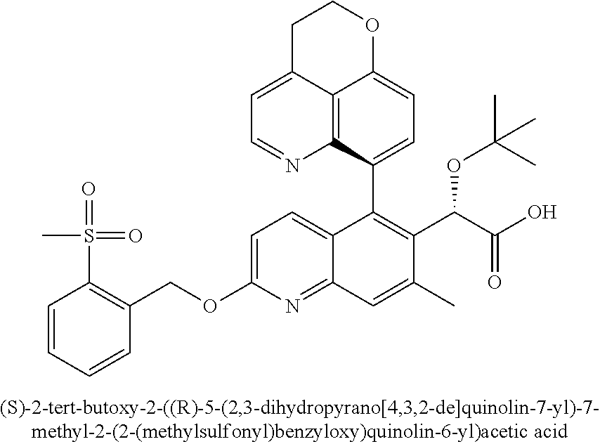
C1=C(OCC2=C(S(=O)(=O)C)C=CC=C2)N=C2C(=C1)C(C1=CC=C3C4=C1N=CC=C4CCO3)=C(C(C(O)=O)OC(C)(C)C)C(C)=C2
